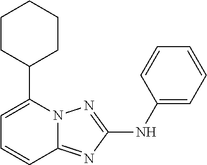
N12C(=NC(NC3=CC=CC=C3)=N1)C=CC=C2C1CCCCC1
